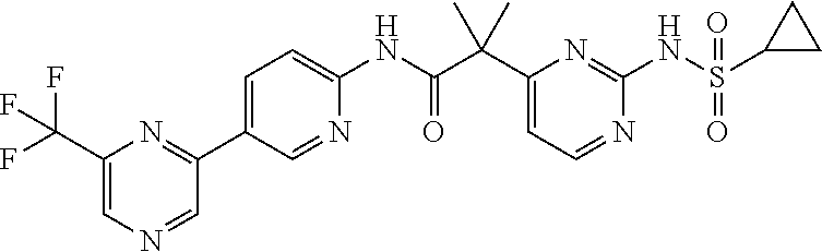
C1(C(C(NC2=CC=C(C3=NC(C(F)(F)F)=CN=C3)C=N2)=O)(C)C)=CC=NC(NS(C2CC2)(=O)=O)=N1
